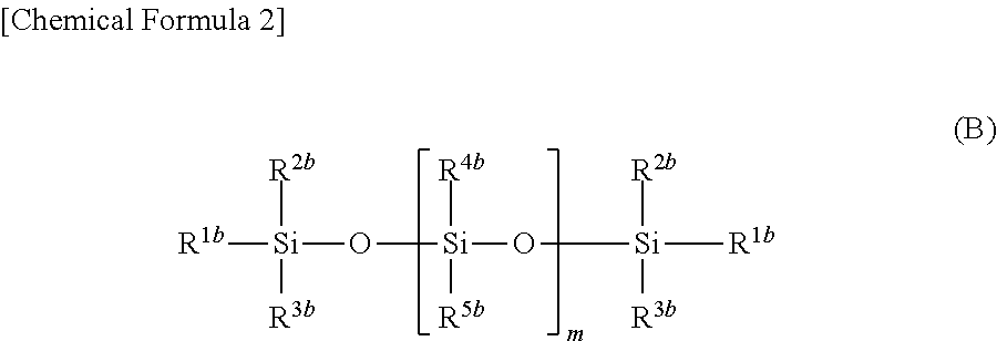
[R1b][Si](O[Si]([R4b])([R5b])O[Si]([R2b])([R3b])[R1b])([R2b])[R3b]
